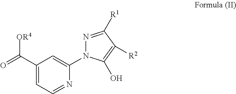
O=C(C1=CC=NC(N2N=C([R1])C([R2])=C2O)=C1)[OR4]
